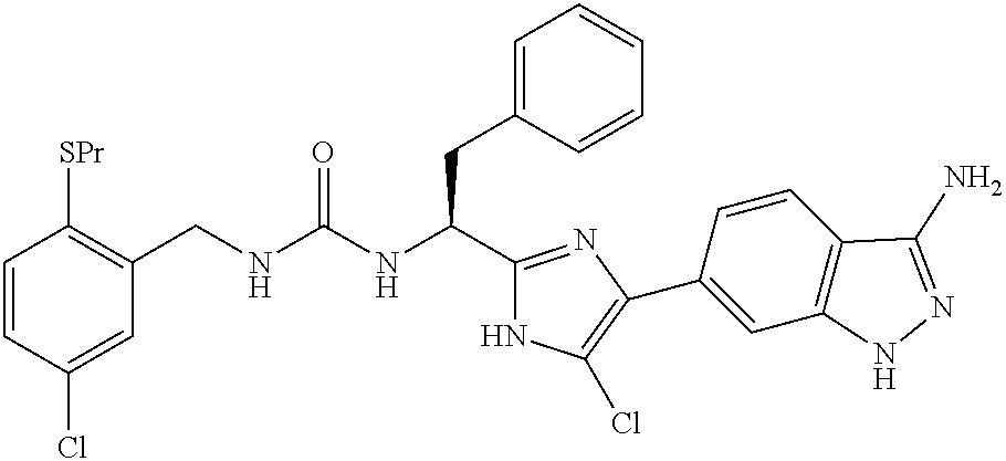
C1=CC(Cl)=CC(CNC(NC(C2=NC(C3=CC4=C(C=C3)C(N)=NN4)=C(Cl)N2)CC2=CC=CC=C2)=O)=C1[SPr]
